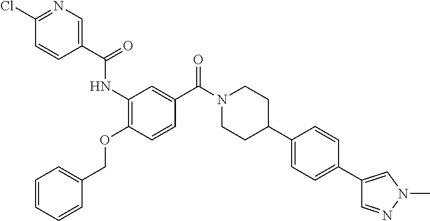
C1(C(=O)NC2=C(OCC3=CC=CC=C3)C=CC(C(N3CCC(C4=CC=C(C5=CN(C)N=C5)C=C4)CC3)=O)=C2)=CN=C(Cl)C=C1
